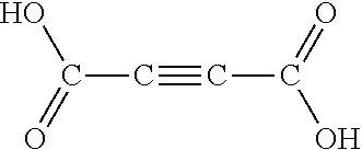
C(#CC(O)=O)C(O)=O
